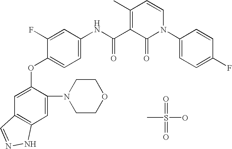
C1=C(OC2=CC=C(NC(C3=C(C)C=CN(C4=CC=C(F)C=C4)C3=O)=O)C=C2F)C(N2CCOCC2)=CC2=C1C=NN2.O=S(=O)(O)C
